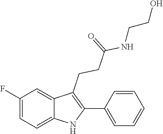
N(C(CCC1=C(C2=CC=CC=C2)NC2=CC=C(F)C=C12)=O)CCO
